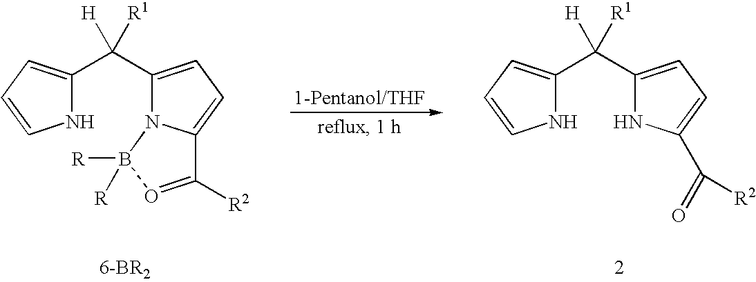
N1C(C(C2=CC=C3N2B([R])([R])O=C3[R2])([H])[R1])=CC=C1.N1C(C(C2=CC=C(C(=O)[R2])N2)([H])[R1])=CC=C1
